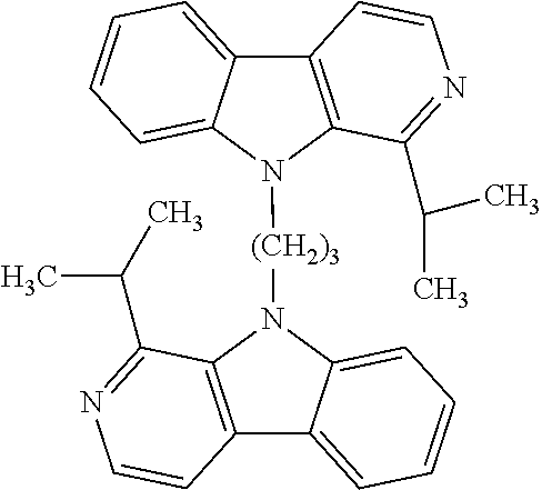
C12=C(N([(CH2)3]N3C4=C(C5=CC=CC=C35)C=CN=C4C(C)C)C3=CC=CC=C13)C(C(C)C)=NC=C2
